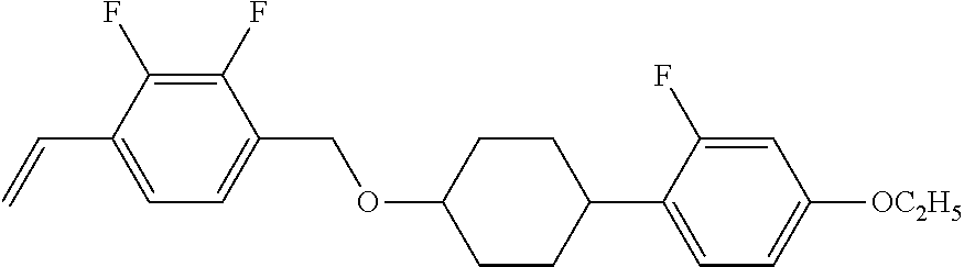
C1(F)=C(F)C(C=C)=CC=C1COC1CCC(C2=CC=C([OC2H5])C=C2F)CC1
